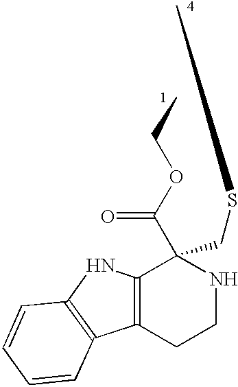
CCOC(C1(CSC)C2=C(CCN1)C1=C(N2)C=CC=C1)=O
